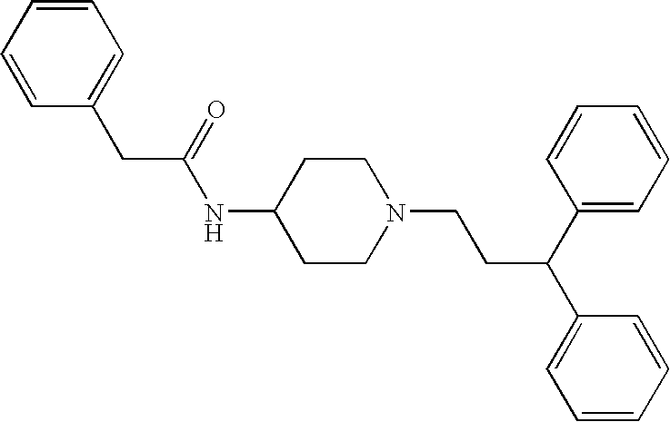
C1=CC(CC(NC2CCN(CCC(C3=CC=CC=C3)C3=CC=CC=C3)CC2)=O)=CC=C1
